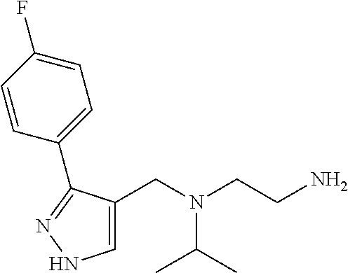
C1=C(CN(CCN)C(C)C)C(C2=CC=C(F)C=C2)=NN1
